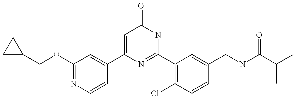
C1(C2=CC(OCC3CC3)=NC=C2)=CC(=O)NC(C2=C(Cl)C=CC(CNC(C(C)C)=O)=C2)=N1
